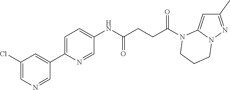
C1(C)=NN2C(=C1)N(C(CCC(NC1=CC=C(C3=CC(Cl)=CN=C3)N=C1)=O)=O)CCC2
